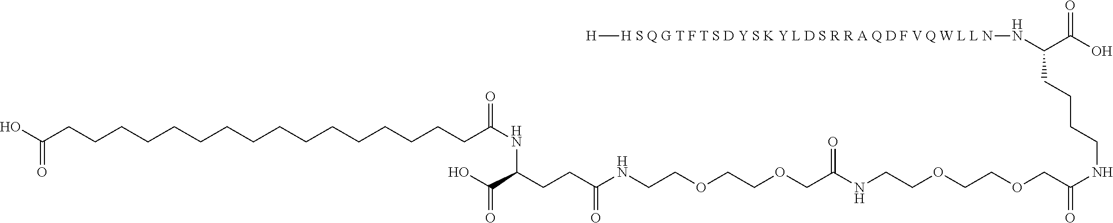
OC(CCCCCCCCCCCCCCCCC(NC(C(O)=O)CCC(NCCOCCOCC(NCCOCCOCC(NCCCCC(C(=O)O)N[H S Q G T F T S D Y S K Y L D S R R A Q D F V Q W L L N][H])=O)=O)=O)=O)=O
